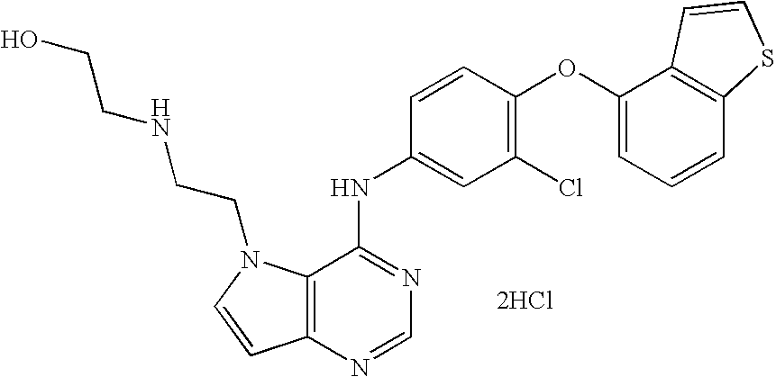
C12=C(N=CN=C1NC1=CC(Cl)=C(OC3=CC=CC4=C3C=CS4)C=C1)C=CN2CCNCCO.[2HCl]
